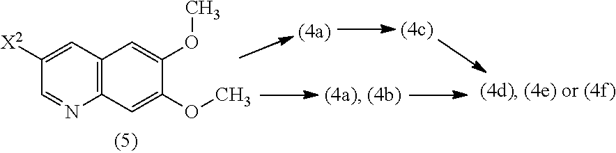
C12=C(C=C([X2])C=N1)C=C(OC)C(OC)=C2
